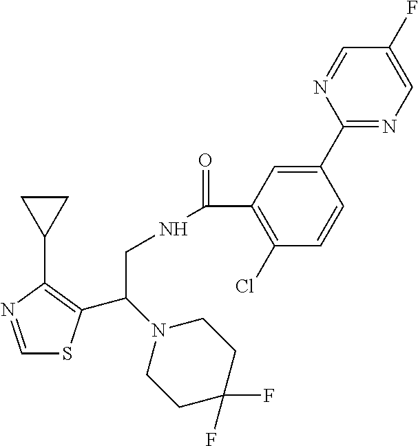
C1=NC(C2CC2)=C(C(N2CCC(F)(F)CC2)CNC(=O)C2=C(Cl)C=CC(C3=NC=C(F)C=N3)=C2)S1
